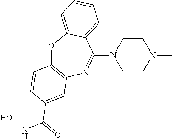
N1(C2=NC3=C(OC4=CC=CC=C24)C=CC(C(=O)N)=C3)CCN(C)CC1.O
